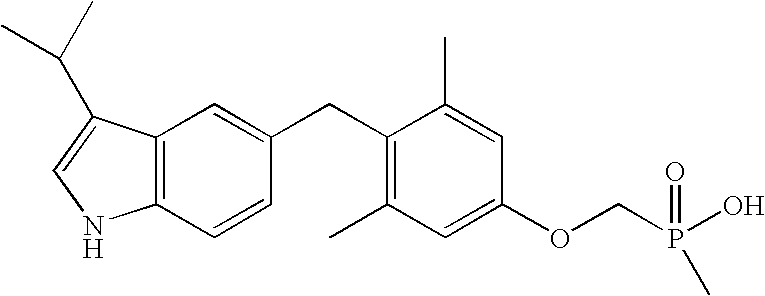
C12=C(C=CC(CC3=C(C)C=C(OCP(=O)(O)C)C=C3C)=C1)NC=C2C(C)C
